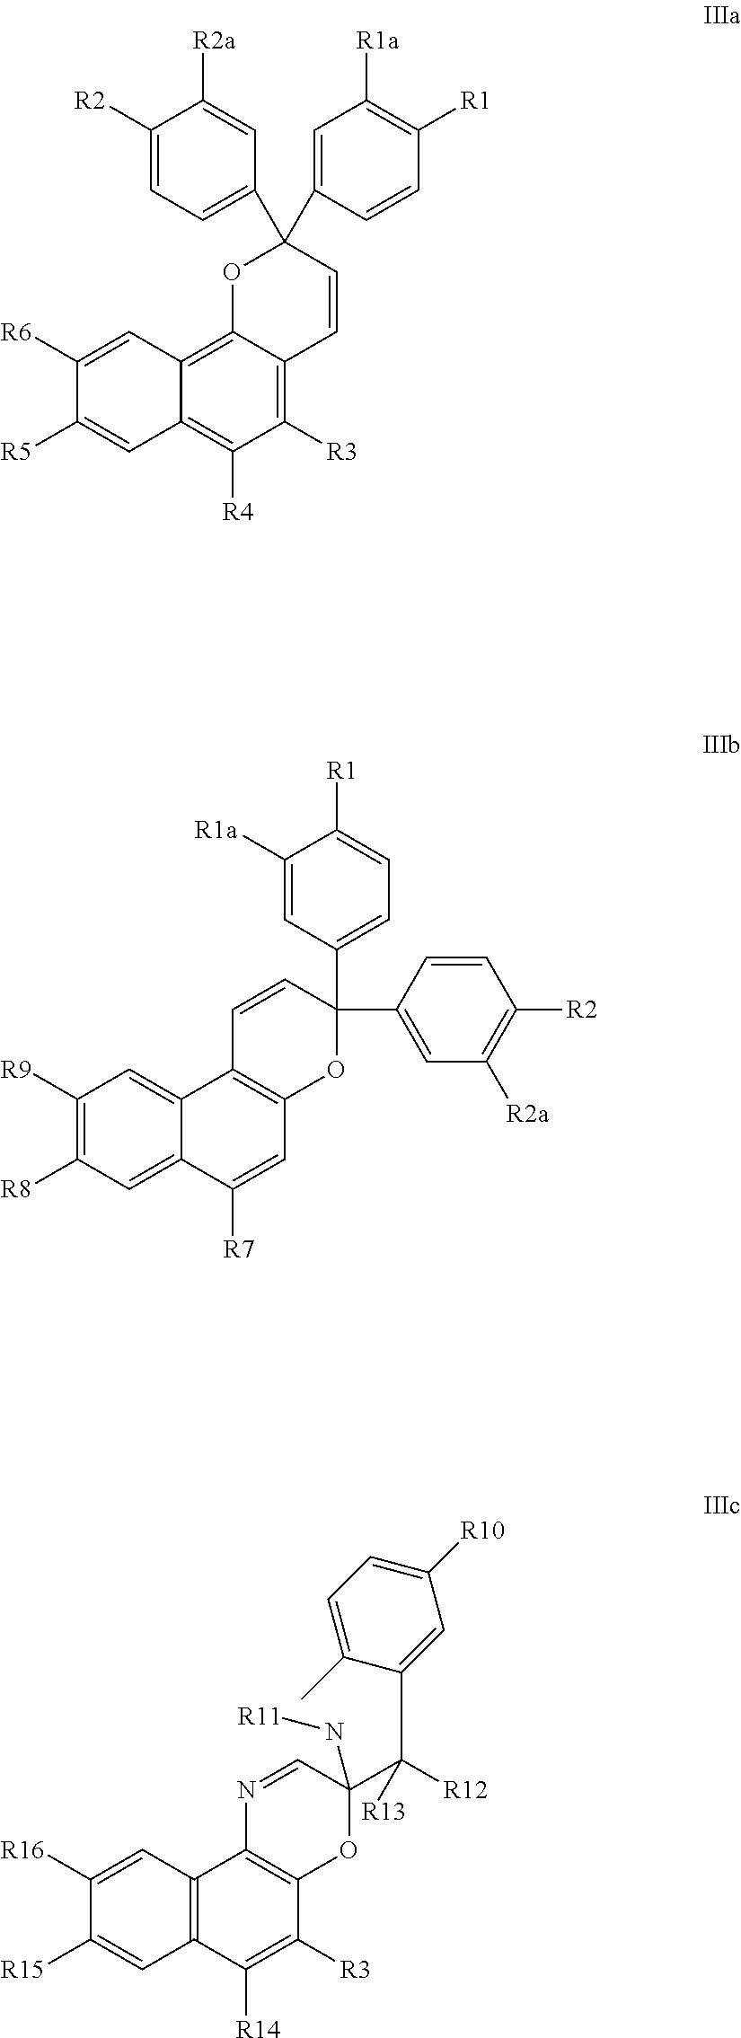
C1([R2])=CC=C(C2(C3=CC([R1a])=C([R1])C=C3)C=CC3=C([R3])C([R4])=C4C(=C3O2)C=C([R6])C([R5])=C4)C=C1[R2a].C1([R9])=C([R8])C=C2C(=C1)C1=C(C=C2[R7])OC(C2=CC=C([R1])C([R1a])=C2)(C2=CC([R2a])=C([R2])C=C2)C=C1.C1([R16])=CC2=C(C=C1[R15])C([R14])=C([R3])C1=C2N=CC(C([R12])([R13])C2=CC([R10])=CC=C2C)(N[R11])O1
